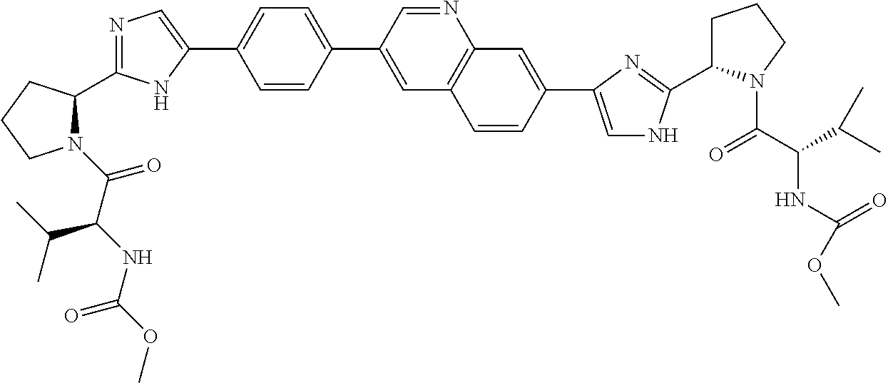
N1(C(C(NC(=O)OC)C(C)C)=O)C(C2=NC=C(C3=CC=C(C4=CC5=C(N=C4)C=C(C4=CNC(C6CCCN6C(C(C(C)C)NC(=O)OC)=O)=N4)C=C5)C=C3)N2)CCC1
